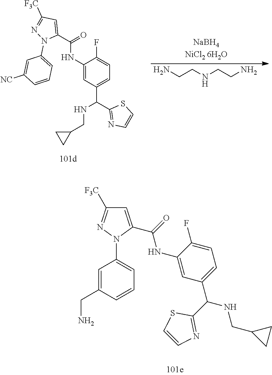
C1=C(C(=O)NC2=CC(C(C3=NC=CS3)NCC3CC3)=CC=C2F)N(C2=CC=CC(CN)=C2)N=C1[F3C].NCCNCCN.C1(C(=O)NC2=CC(C(NCC3CC3)C3=NC=CS3)=CC=C2F)=CC([F3C])=NN1C1=CC=CC([NC])=C1
